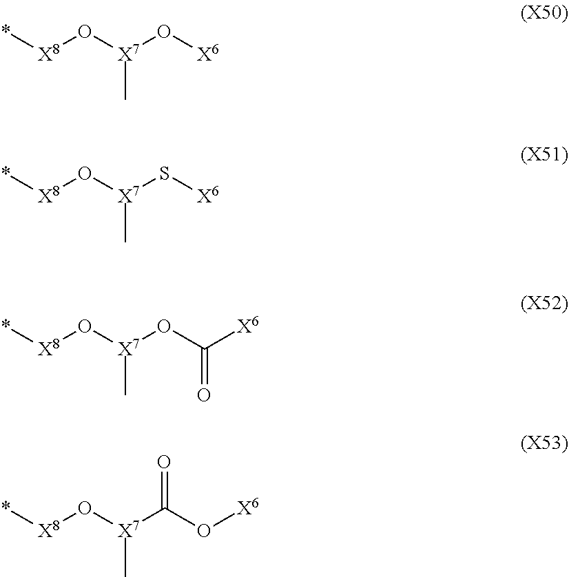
*[X8]O[X7](O[X6])C.*[X8]O[X7](S[X6])C.*[X8]O[X7](OC(=O)[X6])C.*[X8]O[X7](C(O[X6])=O)C
